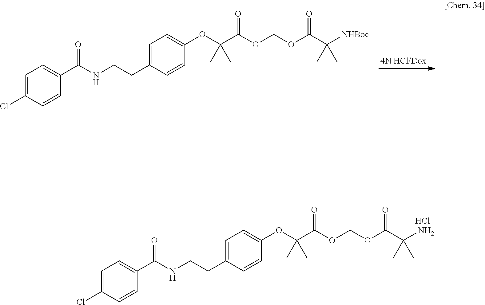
C1=C(Cl)C=CC(C(NCCC2=CC=C(OC(C(=O)OCOC(C(N)(C)C)=O)(C)C)C=C2)=O)=C1.Cl.C1=C(Cl)C=CC(C(NCCC2=CC=C(OC(C(=O)OCOC(C([NHBoc])(C)C)=O)(C)C)C=C2)=O)=C1
